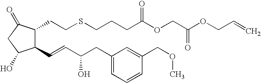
C1(C=CC(CC2=CC=CC(COC)=C2)O)C(CCSCCCC(OCC(OCC=C)=O)=O)C(=O)CC1O
